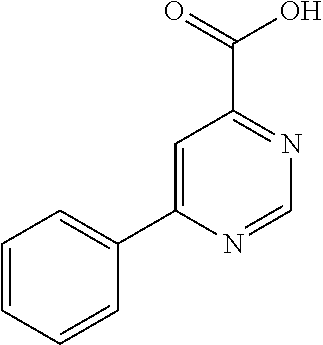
C1=C(C2=CC=CC=C2)N=CN=C1C(=O)O
